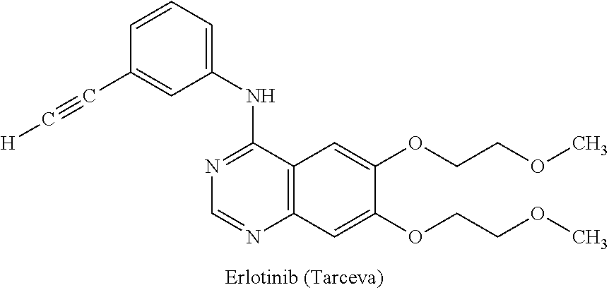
C1(NC2=NC=NC3=C2C=C(OCCOC)C(OCCOC)=C3)=CC=CC(C#C[H])=C1
